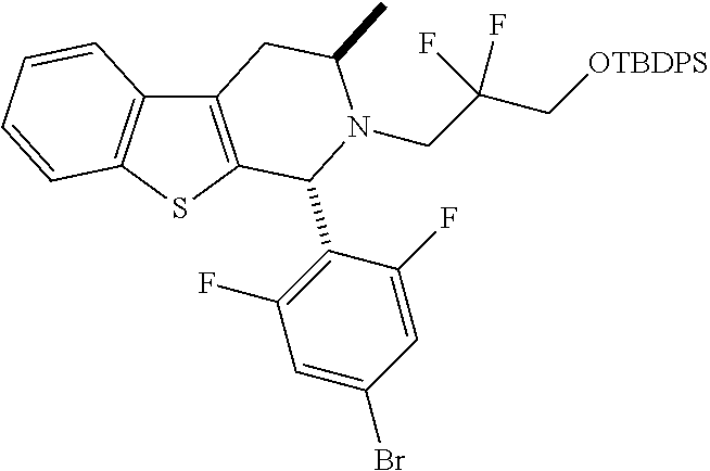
C1(F)=CC(Br)=CC(F)=C1C1C2=C(C3=C(S2)C=CC=C3)CC(C)N1CC(C[OTBDPS])(F)F
